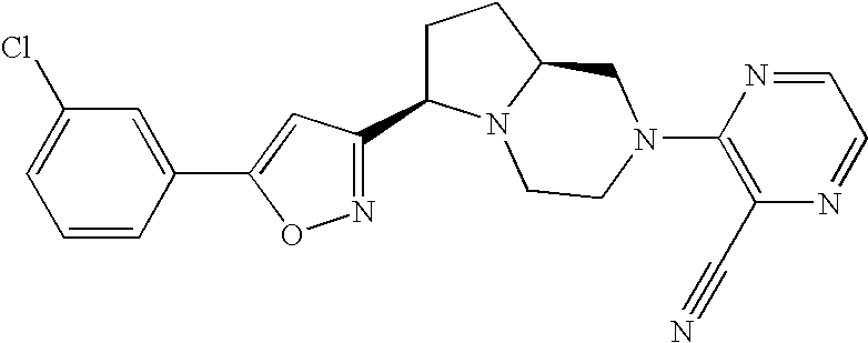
C1(C2=NOC(C3=CC(Cl)=CC=C3)=C2)CCC2N1CCN(C1=C(C#N)N=CC=N1)C2
